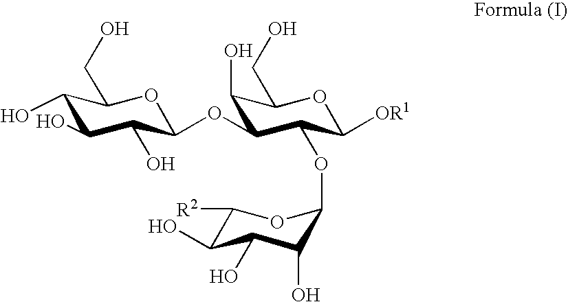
C1(O)C(O)C(O)C(OC2C(O)C(CO)OC([OR1])C2OC2C(O)C(O)C(O)C([R2])O2)OC1CO
